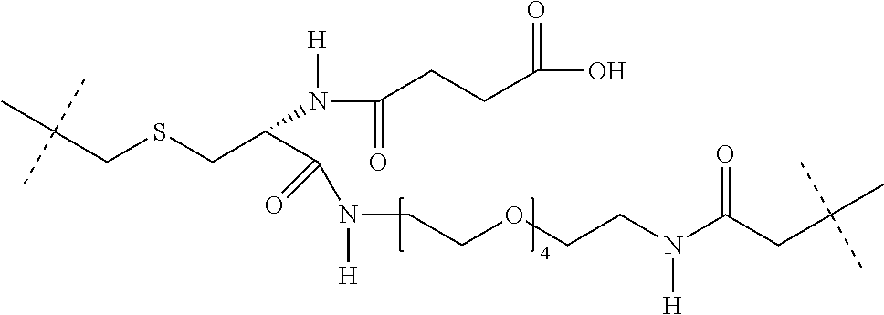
C(CSCC(C(N(CCOCCN(C(CC(C)(C)C)=O)[H])[H])=O)N([H])C(=O)CCC(=O)O)(C)(C)C
